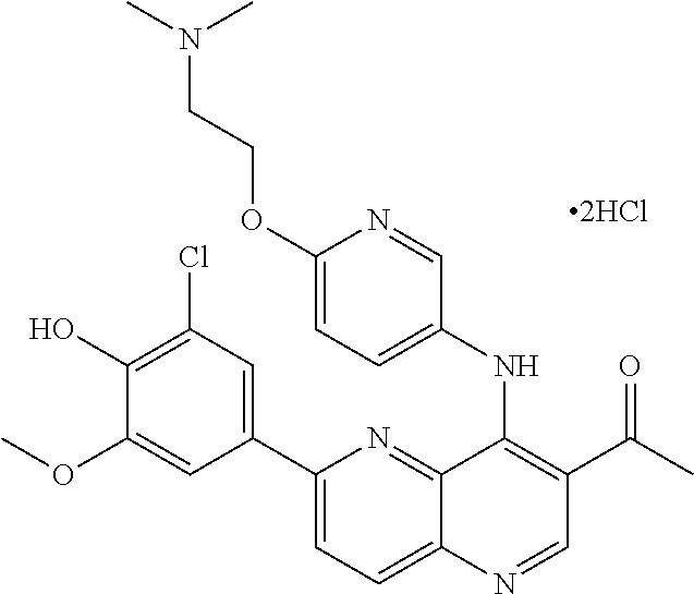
C1(C2=CC(Cl)=C(O)C(OC)=C2)=CC=C2C(=N1)C(NC1=CC=C(OCCN(C)C)N=C1)=C(C(C)=O)C=N2
